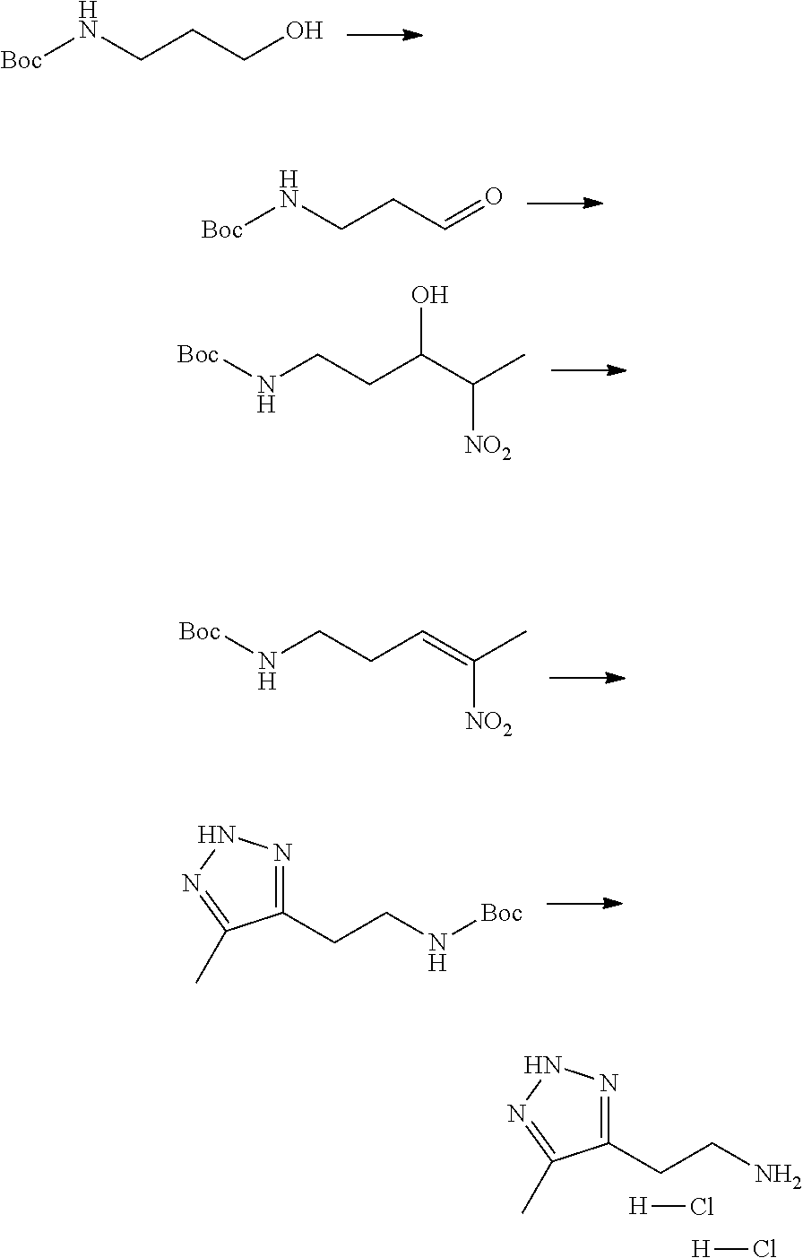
C1(CCN)=NNN=C1C.[H]Cl.[H]Cl.[Boc]NCCCO.[Boc]NCCC=O.N(CCC(C(C)[NO2])O)[Boc].N(CCC=C(C)[NO2])[Boc].C1(CCN[Boc])=NNN=C1C
